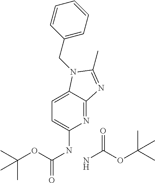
N1=C2C(=CC=C1NC(OC(C)(C)C)=O)N(CC1=CC=CC=C1)C(C)=N2.NC(OC(C)(C)C)=O
